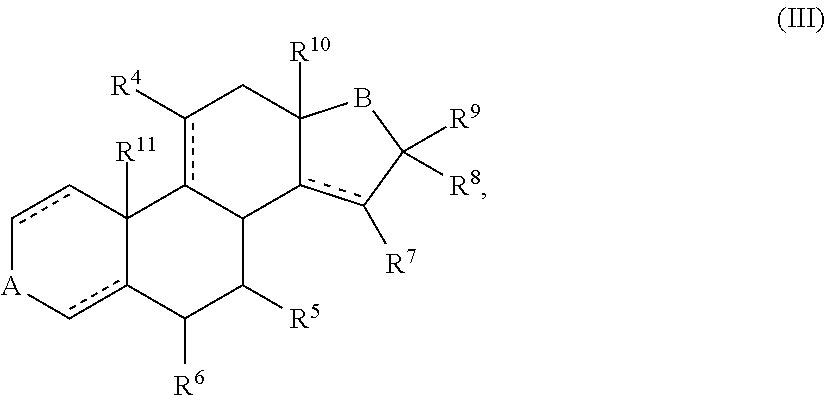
c1cC2([R11])c(c[A]1)C([R6])C([R5])C1c2c([R4])CC2([R10])c1c([R7])C([R9])([R8])B2
